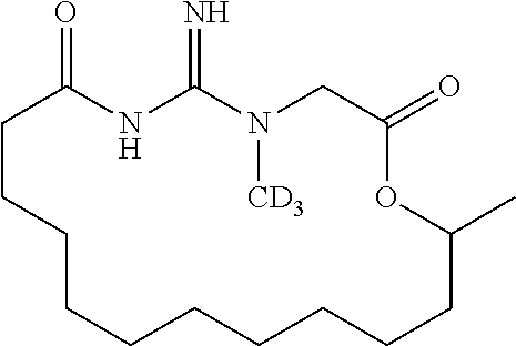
C1C(=O)NC(=N)N([CD3])CC(=O)OC(C)CCCCCCCCC1
